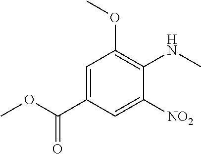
C1(NC)=C(OC)C=C(C(OC)=O)C=C1[NO2]
